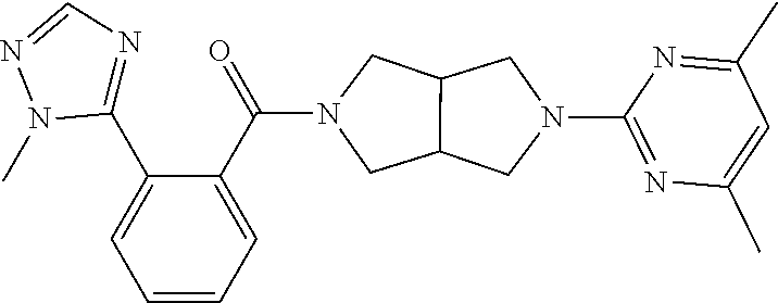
C1(C2=NC=NN2C)=CC=CC=C1C(N1CC2C(C1)CN(C1=NC(C)=CC(C)=N1)C2)=O
